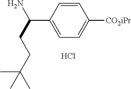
C1=CC(C(N)CCC(C)(C)C)=CC=C1[CO2iPr].Cl
